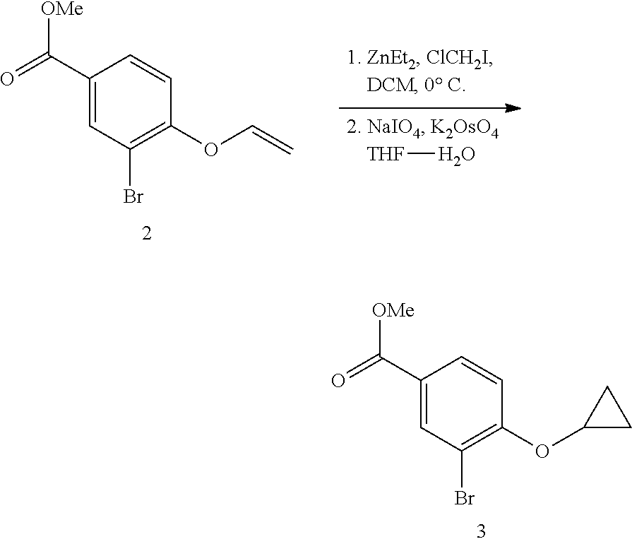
C1(C(=O)[OMe])=CC(Br)=C(OC=C)C=C1.[THF]O.C1(C(=O)[OMe])=CC(Br)=C(OC2CC2)C=C1
